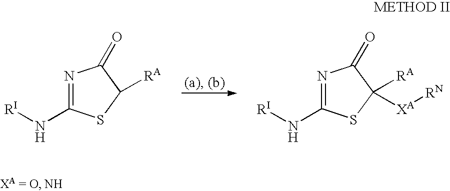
N1=C(N[RI])SC([RA])C1=O.N1=C(N[RI])SC([RA])([XA][RN])C1=O
